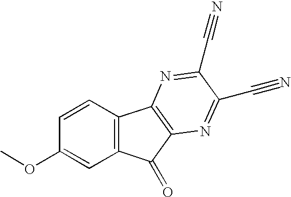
COC1=CC2=C(C=C1)C1=C(C2=O)N=C(C#N)C(C#N)=N1
